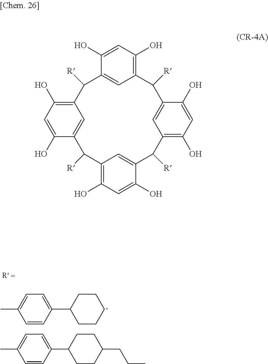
CC1=CC=C(C2CCCCC2)C=C1.C1(C)=CC=C(C2CCC(CCC)CC2)C=C1.C1=C(O)C2=CC(=C1O)C([R])C1=CC(=C(O)C=C1O)C([R])C1=CC(=C(O)C=C1O)C([R])C1=CC(=C(O)C=C1O)C2[R]
